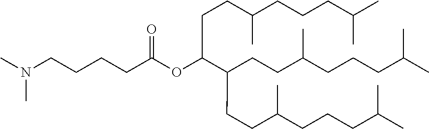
CN(C)CCCCC(OC(CCC(C)CCCC(C)C)C(CCC(CCCC(C)C)C)CCC(CCCC(C)C)C)=O
